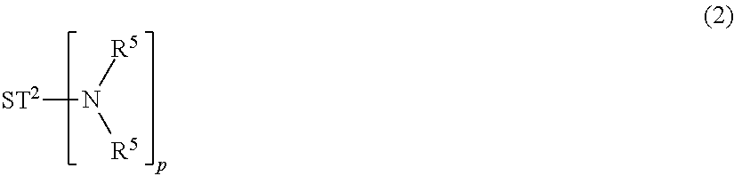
[ST2]N([R5])[R5]
